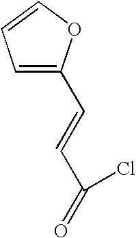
C1=C(C=CC(=O)Cl)OC=C1
